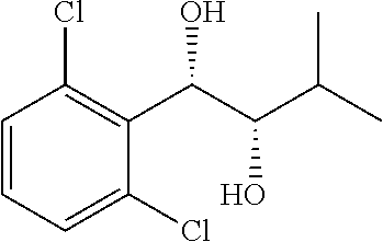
C1=CC=C(Cl)C(C(C(C(C)C)O)O)=C1Cl
